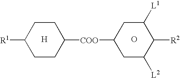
[H].[R1]C1CCC([COO]C2CC([L2])C([R2])C([L1])C2)CC1.O
